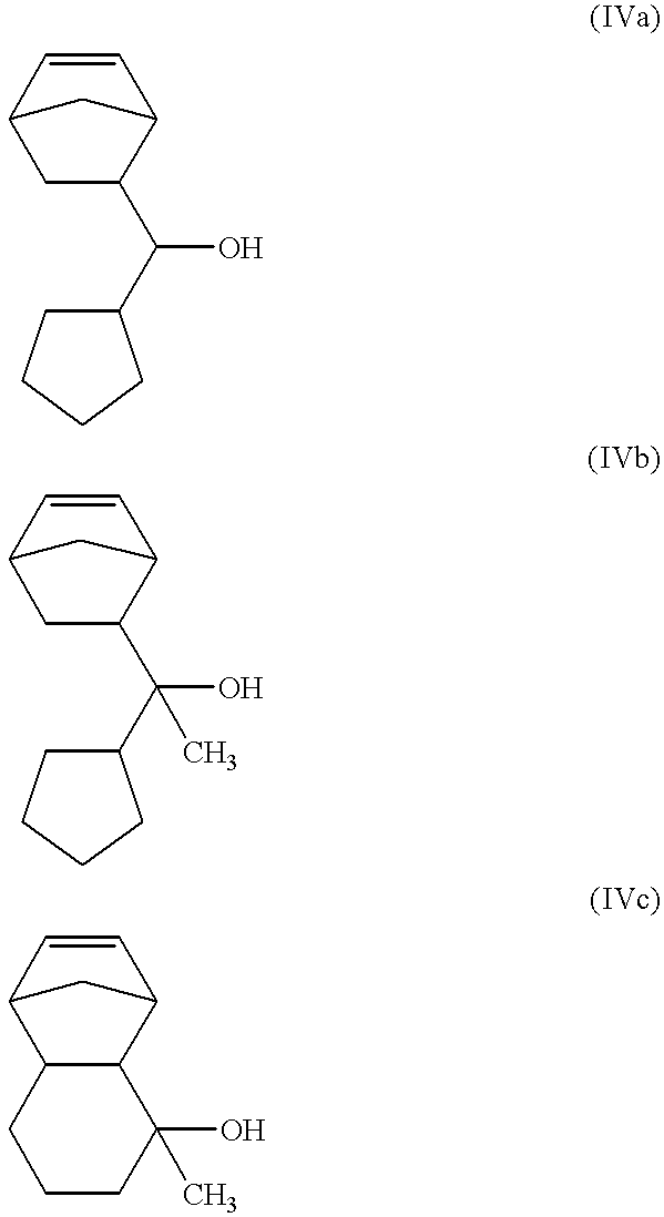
C12CC(C(O)(C3CCCC3)C)C(C=C1)C2.C12CC(C(O)C3CCCC3)C(C=C1)C2.C12C3C(C(C=C1)C2)C(O)(C)CCC3
